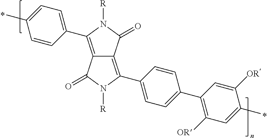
C12=C(C3=CC=C(C)C=C3)N([R])C(=O)C1=C(C1=CC=C(C3=C([OR])C=C(C)C([OR])=C3)C=C1)N([R])C2=O
